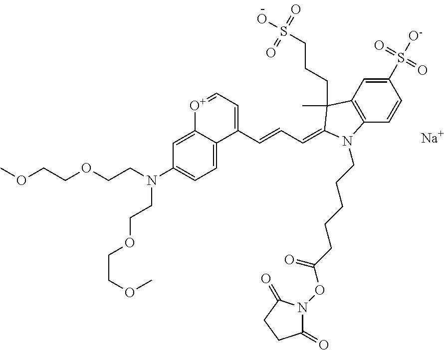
[Na].C1=C2[O+]=CC=C(C=CC=C3C(CCCS(=O)(=O)O)(C)C4=C(C=CC(S(=O)(=O)[O-])=C4)N3CCCCCC(=O)ON3C(=O)CCC3=O)C2=CC=C1N(CCOCCOC)CCOCCOC
